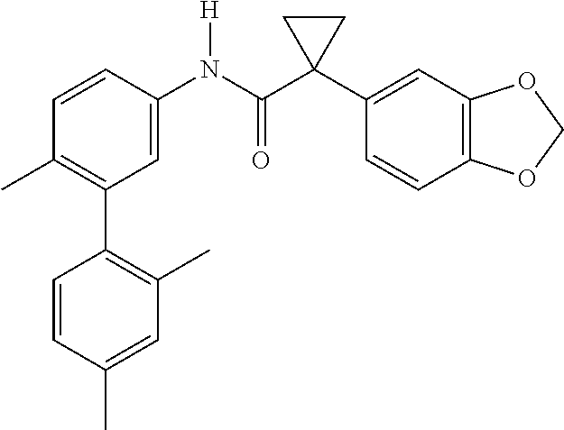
C1=C(N(C(C2(C3=CC4=C(C=C3)OCO4)CC2)=O)[H])C=CC(C)=C1C1=C(C)C=C(C)C=C1
